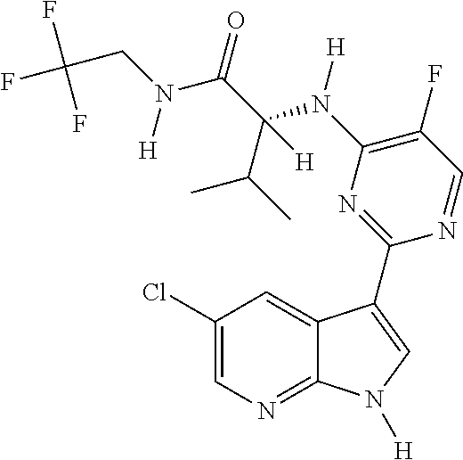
C1(F)=C(N(C(C(N(CC(F)(F)F)[H])=O)(C(C)C)[H])[H])N=C(C2=CN([H])C3=NC=C(Cl)C=C32)N=C1
